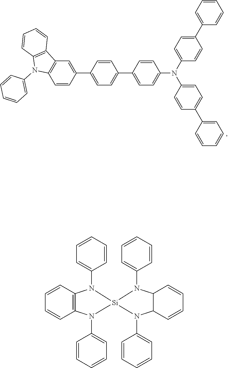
C12C(C=CC=C1)N(C1=CC=CC=C1)[Si]1(N2C2=CC=CC=C2)N(C2=CC=CC=C2)C2=C(C=CC=C2)N1C1=CC=CC=C1.C1=CC(C2=CC=C(C3=CC=C(N(C4=CC=C(C5=CC=CC=C5)C=C4)C4=CC=C(C5=CC=CC=C5)C=C4)C=C3)C=C2)=CC2=C1N(C1=CC=CC=C1)C1=C2C=CC=C1
